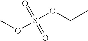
COS(=O)(=O)OCC
